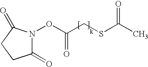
C1(=O)N(OC(CSC(C)=O)=O)C(=O)CC1
